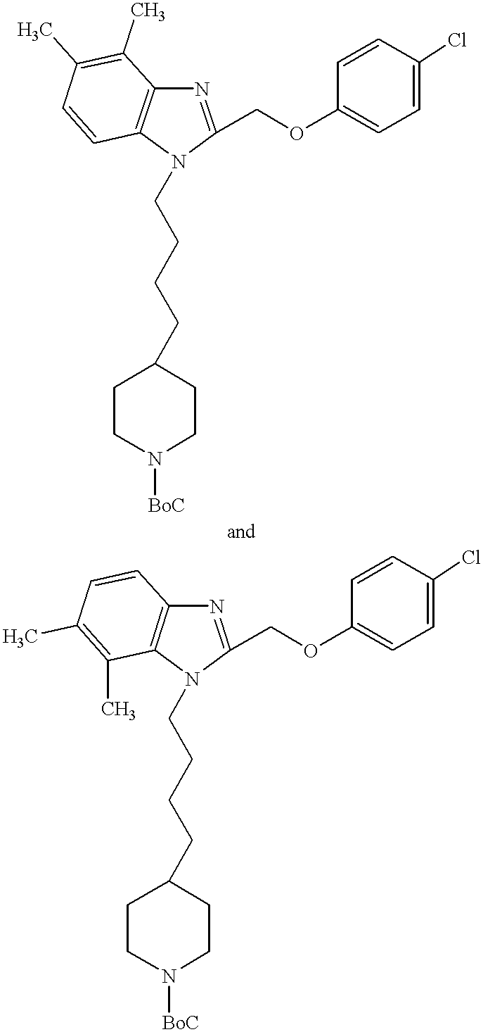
N1=C(COC2=CC=C(Cl)C=C2)N(CCCCC2CCN([BoC])CC2)C2=C1C(C)=C(C)C=C2.N1=C(COC2=CC=C(Cl)C=C2)N(CCCCC2CCN([BoC])CC2)C2=C1C=CC(C)=C2C
